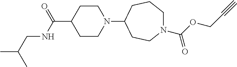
C1CN(C2CCN(C(OCC#C)=O)CCC2)CCC1C(=O)NCC(C)C
